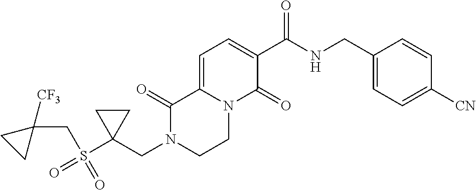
C1=C2N(C(=O)C(C(NCC3=CC=C([CN])C=C3)=O)=C1)CCN(CC1(S(=O)(CC3([CF3])CC3)=O)CC1)C2=O
